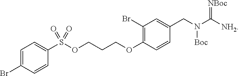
C1(Br)=C(OCCCOS(=O)(=O)C2=CC=C(Br)C=C2)C=CC(CN(C([NH2])=[NBoc])[Boc])=C1
